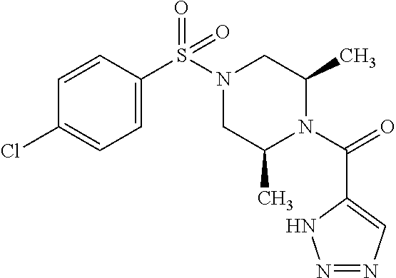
C1=CC(S(N2CC(C)N(C(=O)C3=CN=NN3)C(C)C2)(=O)=O)=CC=C1Cl
